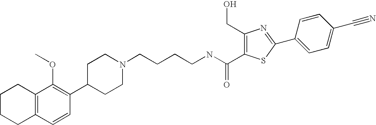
C1(C2=C(OC)C3=C(C=C2)CCCC3)CCN(CCCCNC(C2=C(CO)N=C(C3=CC=C(C#N)C=C3)S2)=O)CC1
